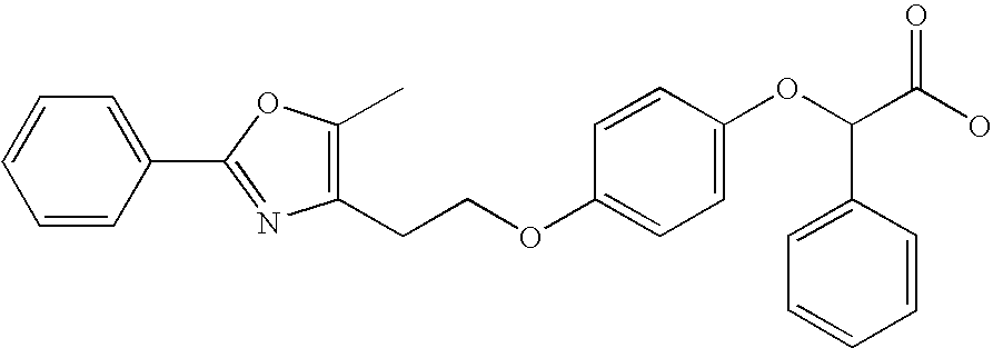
C1=CC(C2=NC(CCOC3=CC=C(OC(C(O)=O)C4=CC=CC=C4)C=C3)=C(C)O2)=CC=C1
